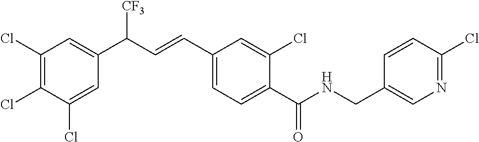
C1(Cl)=C(Cl)C(Cl)=CC(C(C=CC2=CC=C(C(NCC3=CN=C(Cl)C=C3)=O)C(Cl)=C2)[CF3])=C1
